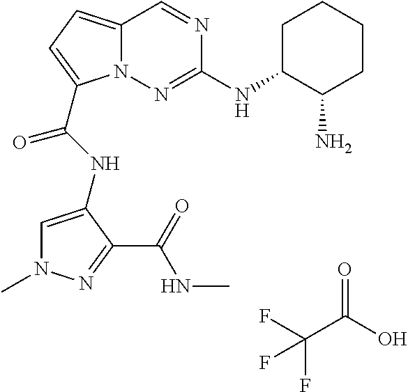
N1(C)C=C(NC(=O)C2=CC=C3N2N=C(NC2C(N)CCCC2)N=C3)C(C(NC)=O)=N1.O=C(O)C(F)(F)F
